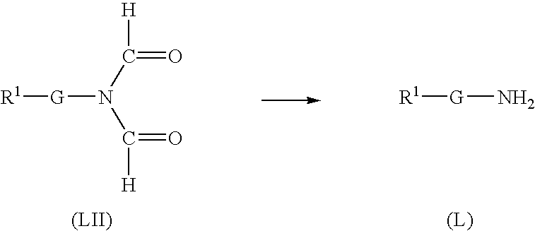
[R1][G]N.[R1][G]N(C(=O)[H])C(=O)[H]
